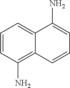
C1=CC(N)=C2C(=C1)C(N)=CC=C2
